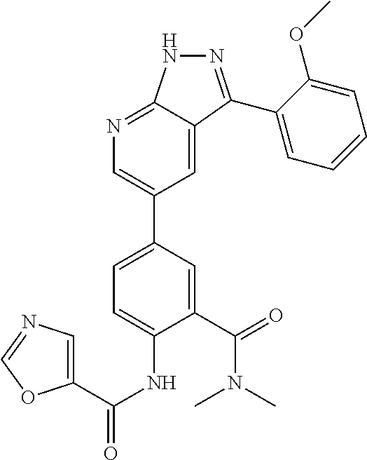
C1(C(=O)N(C)C)=CC(C2=CN=C3C(=C2)C(C2=CC=CC=C2OC)=NN3)=CC=C1NC(=O)C1=CN=CO1
